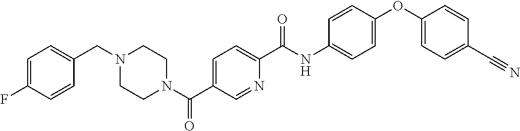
C1=C(F)C=CC(CN2CCN(C(C3=CC=C(C(NC4=CC=C(OC5=CC=C(C#N)C=C5)C=C4)=O)N=C3)=O)CC2)=C1
